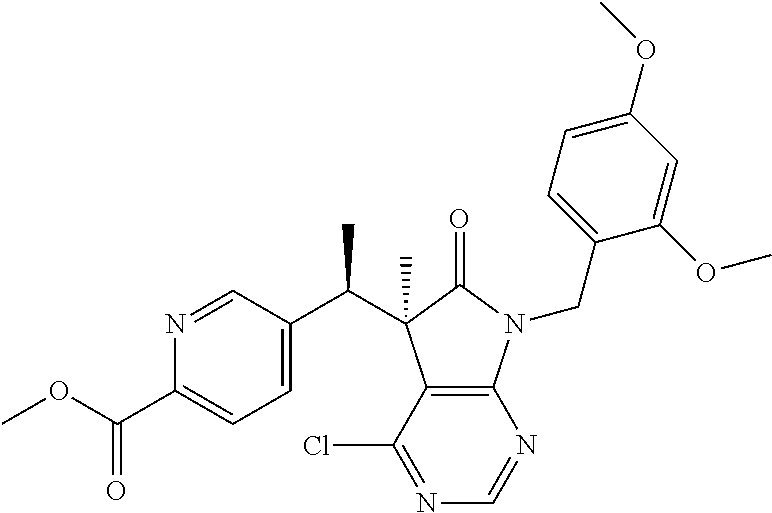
C1=C(C(C)C2(C)C3=C(N(CC4=CC=C(OC)C=C4OC)C2=O)N=CN=C3Cl)C=NC(C(OC)=O)=C1
